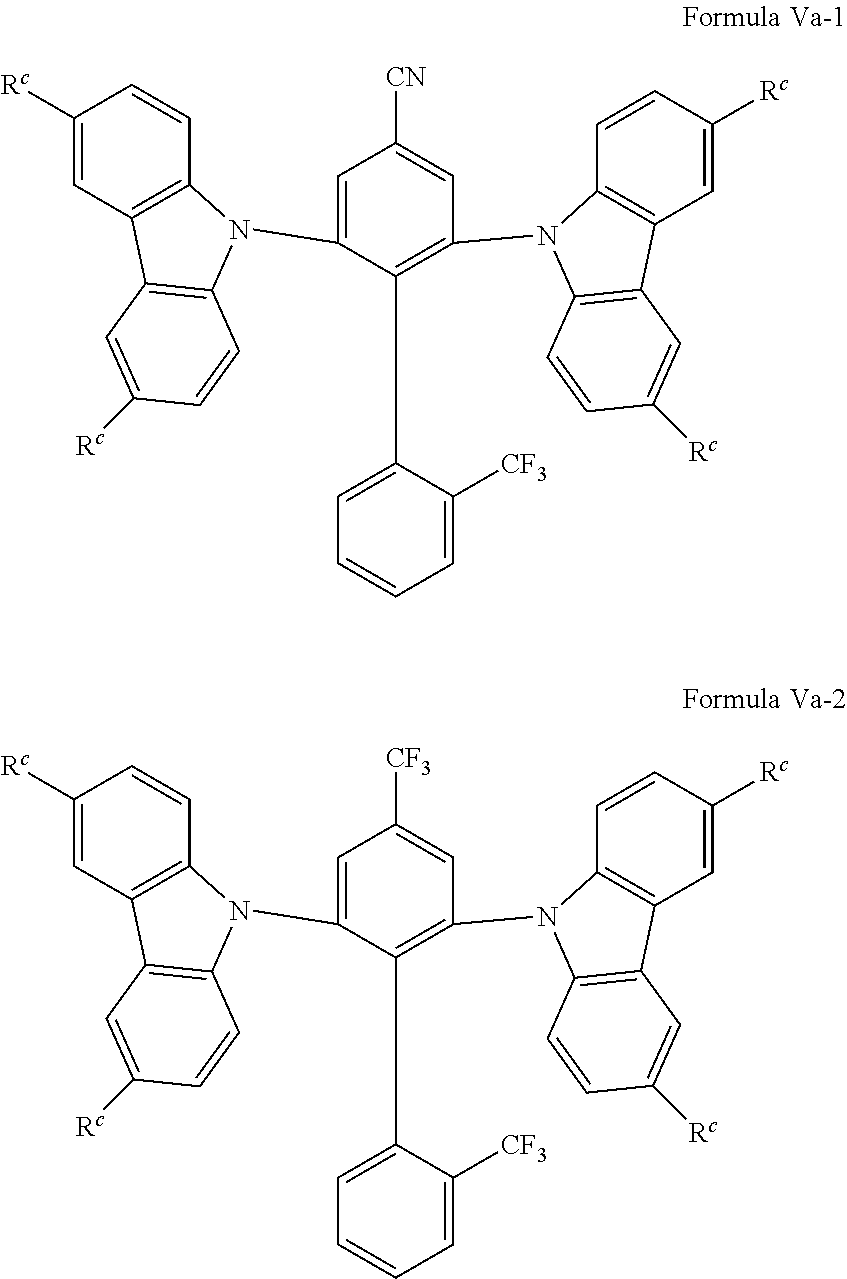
C1=C(N2C3=C(C=C([Rc])C=C3)C3=C2C=CC([Rc])=C3)C(C2=CC=CC=C2[CF3])=C(N2C3=C(C=C([Rc])C=C3)C3=C2C=CC([Rc])=C3)C=C1[CN].C1=C(N2C3=C(C=C([Rc])C=C3)C3=C2C=CC([Rc])=C3)C(C2=CC=CC=C2[CF3])=C(N2C3=C(C=C([Rc])C=C3)C3=C2C=CC([Rc])=C3)C=C1[CF3]
